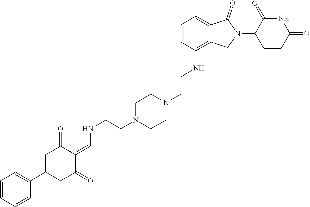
N(CCN1CCN(CCNC2=C3C(=CC=C2)C(=O)N(C2CCC(=O)NC2=O)C3)CC1)C=C1C(=O)CC(C2=CC=CC=C2)CC1=O
